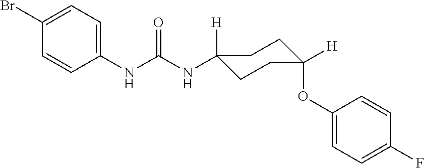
C1(NC(NC2([H])CCC(OC3=CC=C(F)C=C3)([H])CC2)=O)=CC=C(Br)C=C1
